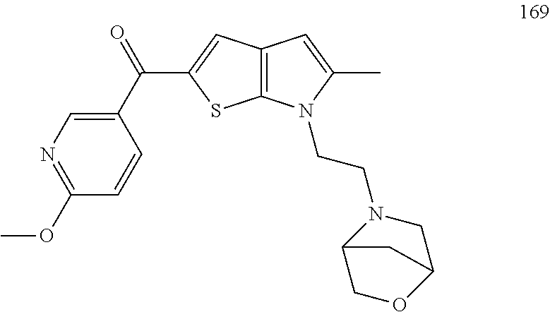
N1=C(OC)C=CC(C(=O)C2=CC3=C(S2)N(CCN2C4COC(C2)C4)C(C)=C3)=C1
